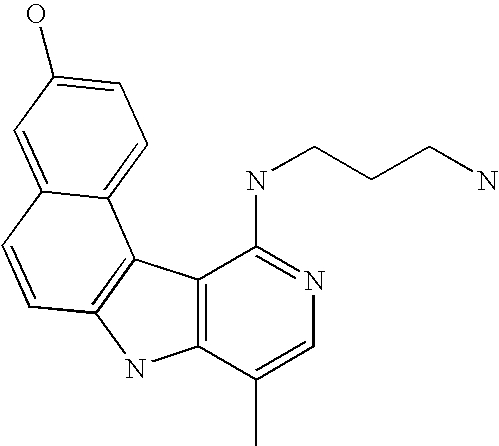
C12=C(C(C)=CN=C1NCCCN)NC1=C2C2=CC=C(O)C=C2C=C1
